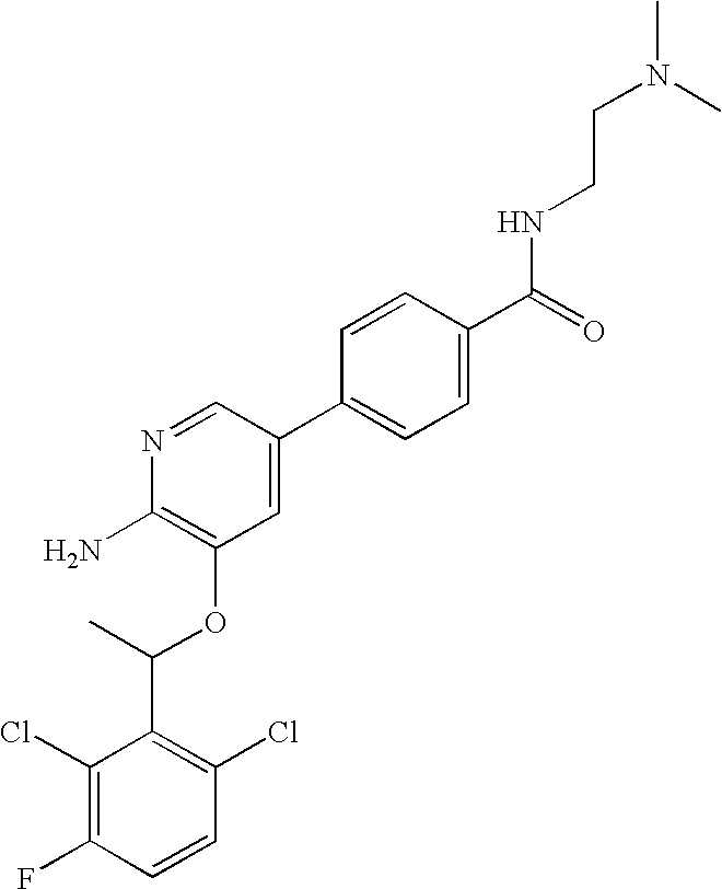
C1(Cl)=C(F)C=CC(Cl)=C1C(C)OC1=C(N)N=CC(C2=CC=C(C(=O)NCCN(C)C)C=C2)=C1
